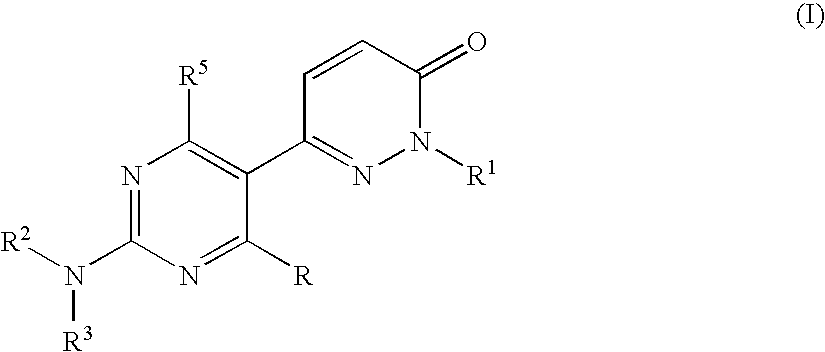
N1=C(N([R2])[R3])N=C([R])C(C2=NN([R1])C(=O)C=C2)=C1[R5]
